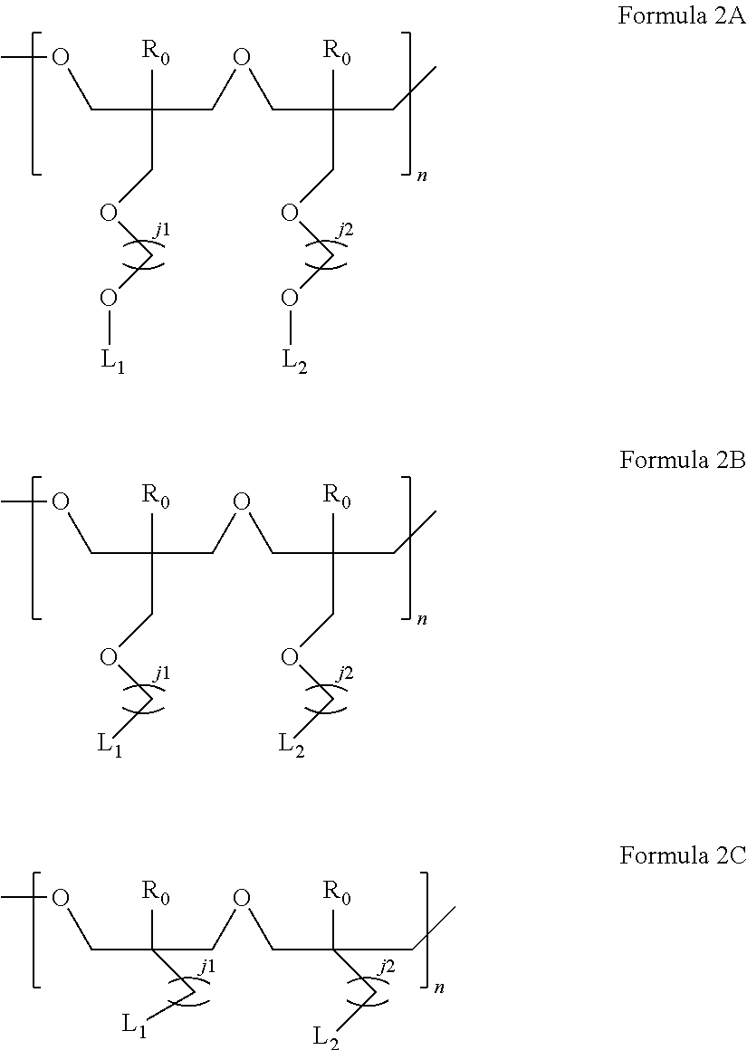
COCC([R0])(COCO[L1])COCC(CC)([R0])COCO[L2].COCC([R0])(COC[L1])COCC(CC)([R0])COC[L2].COCC([R0])(C[L1])COCC(CC)([R0])C[L2]
